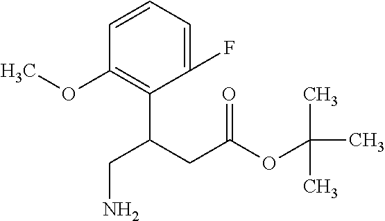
C1=CC=C(F)C(C(CC(OC(C)(C)C)=O)CN)=C1OC
